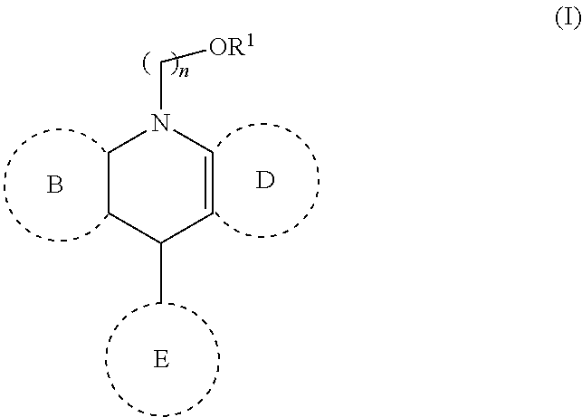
B.[D].C1CC(C)C=CN1C[OR1]
